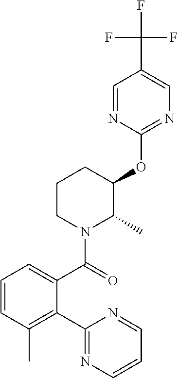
C1(C(N2C(C)C(OC3=NC=C(C(F)(F)F)C=N3)CCC2)=O)=CC=CC(C)=C1C1=NC=CC=N1
